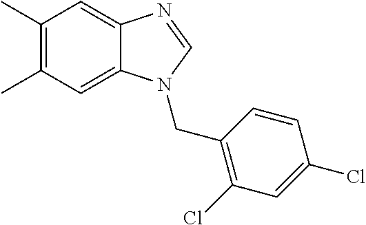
C1(C)=C(C)C=C2C(=C1)N=CN2CC1=C(Cl)C=C(Cl)C=C1
